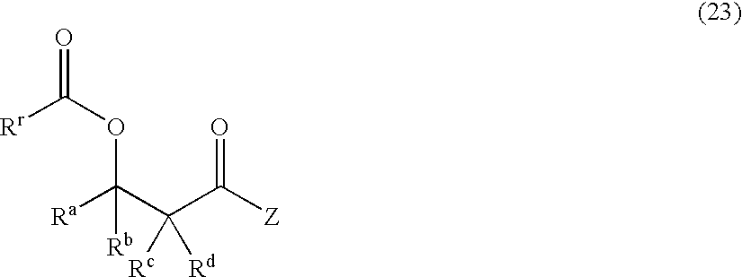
[Rr]C(OC([Ra])(C([Rc])([Rd])C([Z])=O)[Rb])=O
